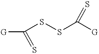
[G]C(=S)SSC([G])=S
